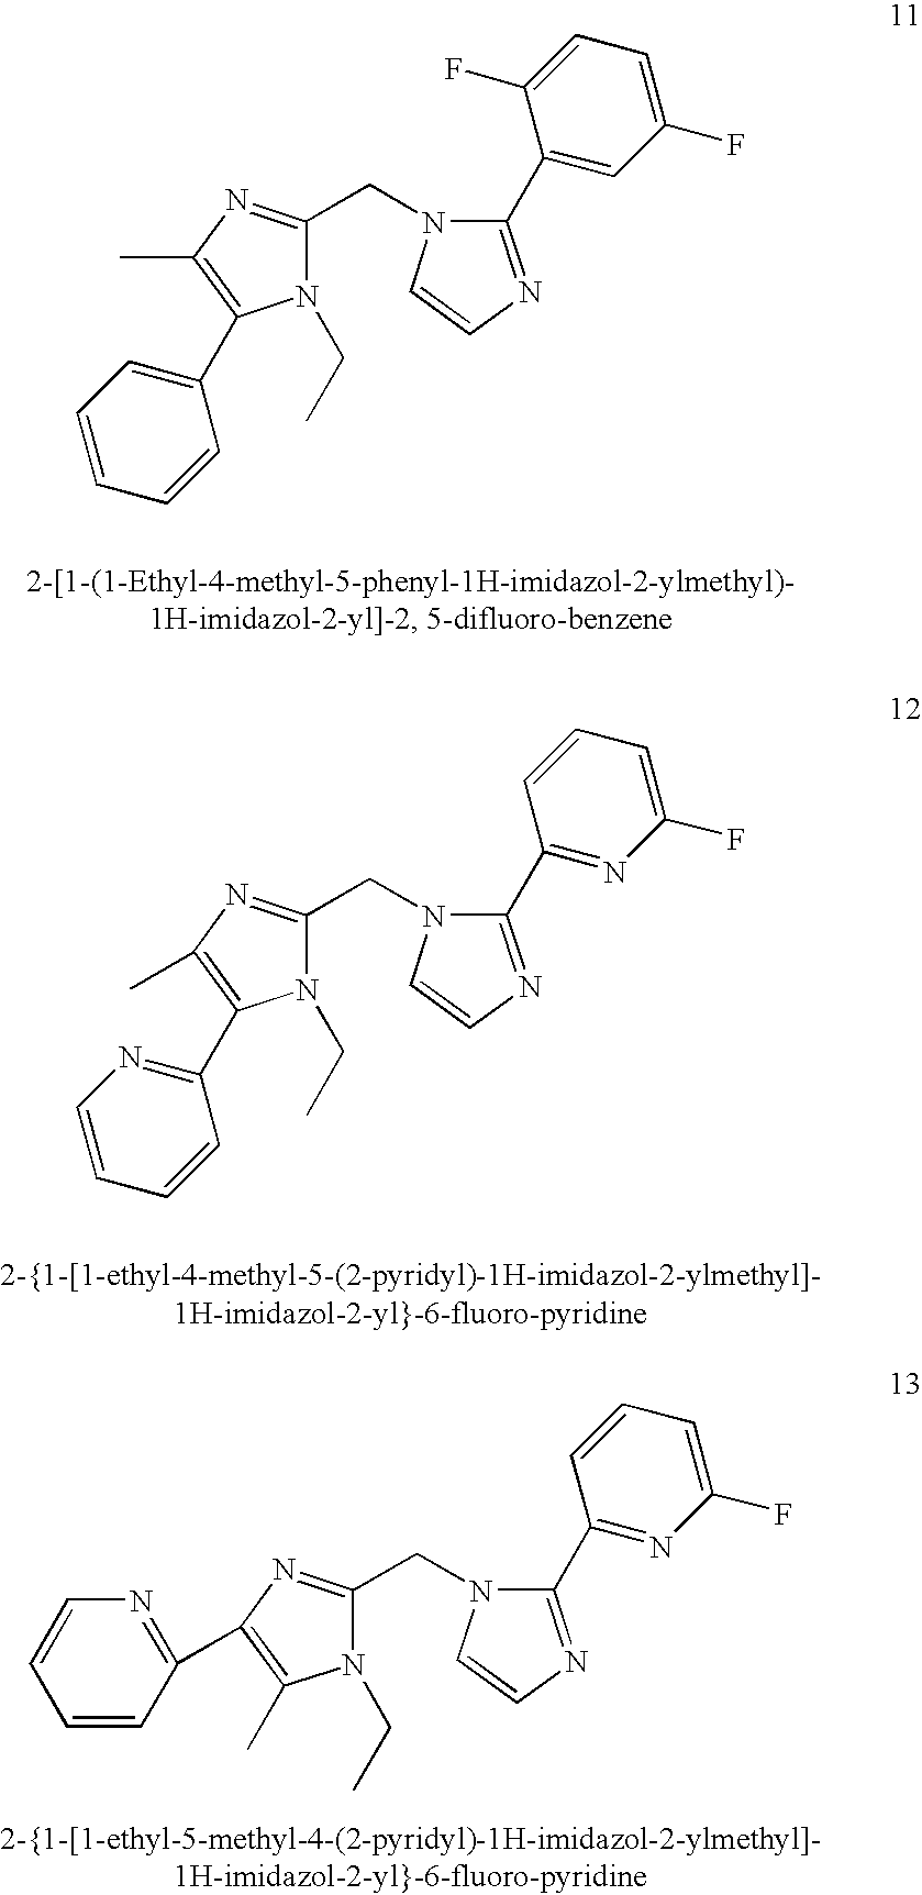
N1(CC)C(CN2C(C3=CC(F)=CC=C3F)=NC=C2)=NC(C)=C1C1=CC=CC=C1.N1(CC)C(CN2C(C3=NC(F)=CC=C3)=NC=C2)=NC(C)=C1C1=NC=CC=C1.N1(CC)C(CN2C(C3=NC(F)=CC=C3)=NC=C2)=NC(C2=NC=CC=C2)=C1C
